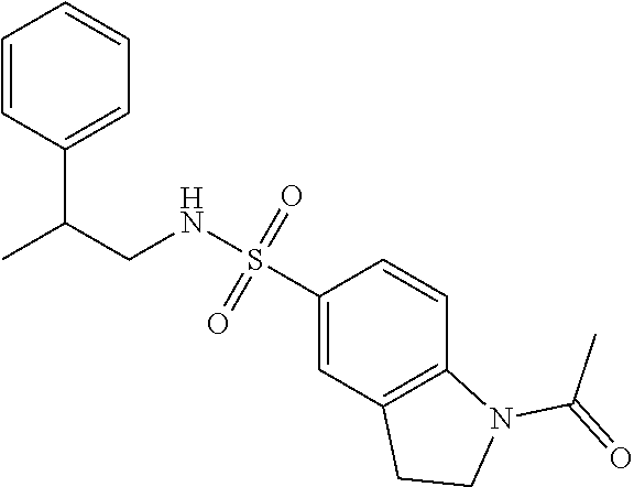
C1=CC(C(CNS(C2=CC3=C(C=C2)N(C(=O)C)CC3)(=O)=O)C)=CC=C1
